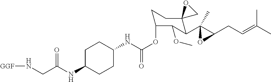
C1C(NC(CN[GGF])=O)CCC(NC(OC2CCC3(C(C4(C)C(CC=C(C)C)O4)C2OC)CO3)=O)C1
